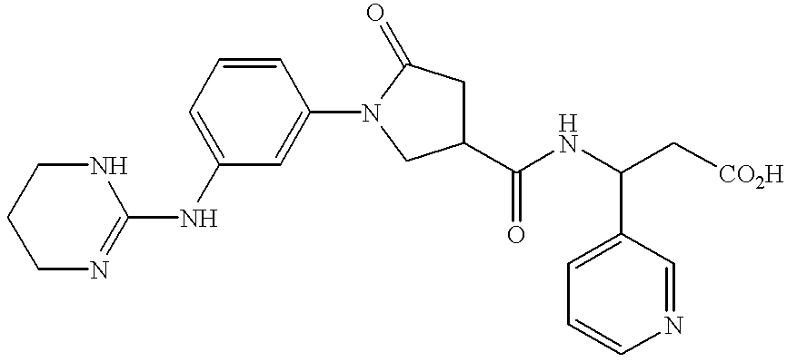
C1CN=C(NC2=CC=CC(N3CC(C(NC(C[CO2H])C4=CC=CN=C4)=O)CC3=O)=C2)NC1
